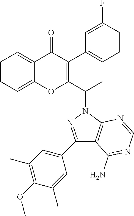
C1=CC=C2C(=C1)OC(C(N1N=C(C3=CC(C)=C(OC)C(C)=C3)C3=C1N=CN=C3N)C)=C(C1=CC=CC(F)=C1)C2=O
